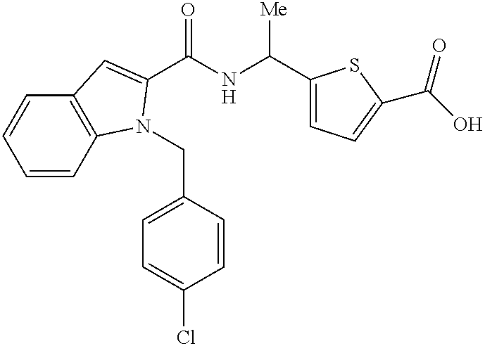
C1=CC2=C(C=C1)C=C(C(NC([Me])C1=CC=C(C(O)=O)S1)=O)N2CC1=CC=C(Cl)C=C1
